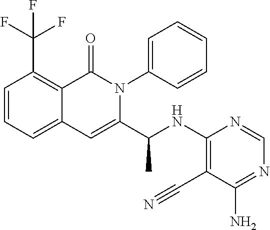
C1=CC=C2C(=C1C(F)(F)F)C(=O)N(C1=CC=CC=C1)C(C(NC1=C(C#N)C(N)=NC=N1)C)=C2
